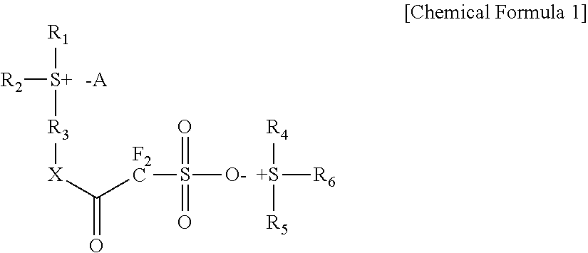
[R1][S+]([R2])[R3][X]C(=O)[F2C]S([O-])(=O)=O.[-A].[S+]([R6])([R4])[R5]
